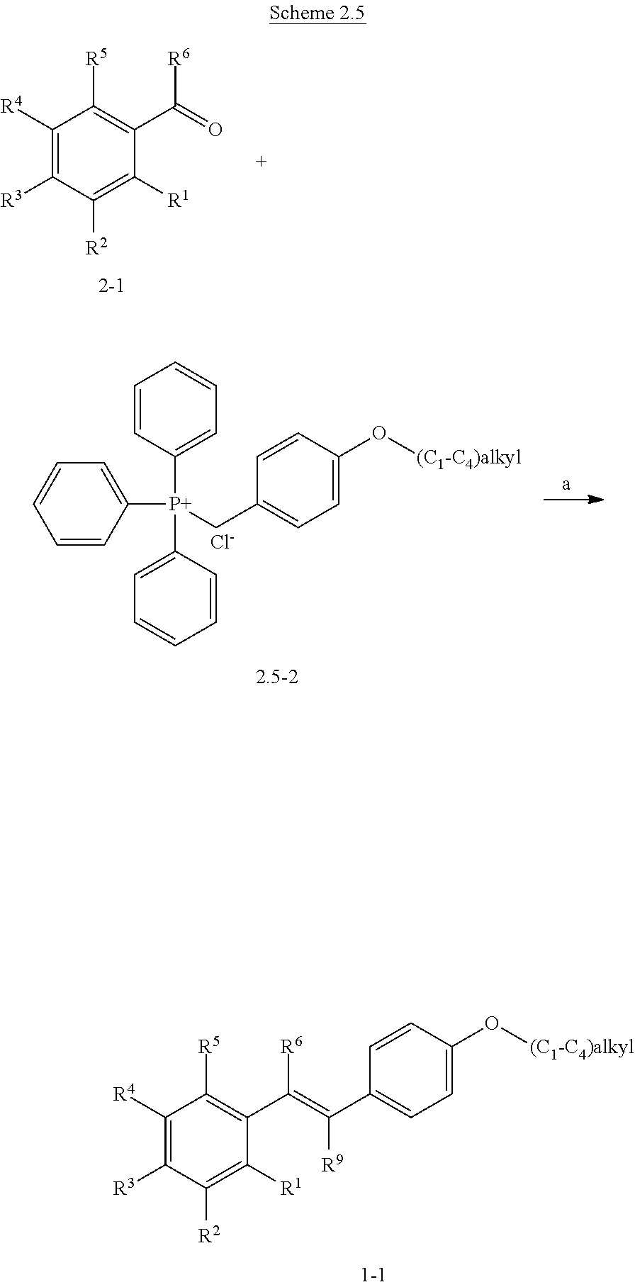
C1([R4])=C([R3])C([R2])=C([R1])C(C(=C([R9])C2=CC=C(O[(C1-C4)alkyl])C=C2)[R6])=C1[R5].C1([R4])=C([R3])C([R2])=C([R1])C(C(=O)[R6])=C1[R5].C1=CC([P+](C2=CC=CC=C2)(C2=CC=CC=C2)CC2=CC=C(O[(C1-C4)alkyl])C=C2)=CC=C1.[Cl-]
